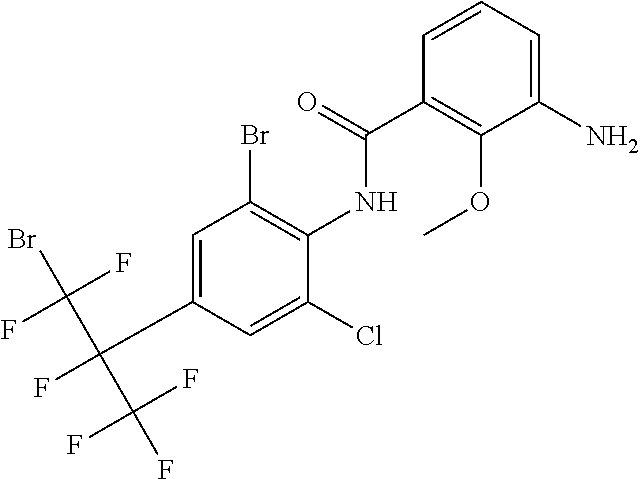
C1=C(C(C(F)(F)Br)(C(F)(F)F)F)C=C(Cl)C(NC(=O)C2=C(OC)C(N)=CC=C2)=C1Br
